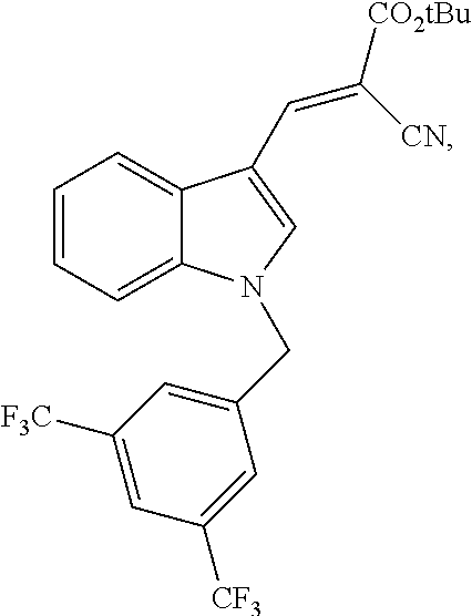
C1=CC=C2C(=C1)C(C=C([CO2tBu])[CN])=CN2CC1=CC([F3C])=CC([CF3])=C1
